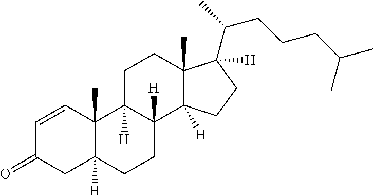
C1=CC2(C)C([H])(CC1=O)CCC1([H])C2([H])CCC2(C)C1([H])CCC2([H])C(CCCC(C)C)C
